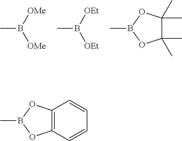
CB([OMe])[OMe].CB([OEt])[OEt].CB1OC(C)(C)C(C)(C)O1.CB1OC2=C(O1)C=CC=C2
